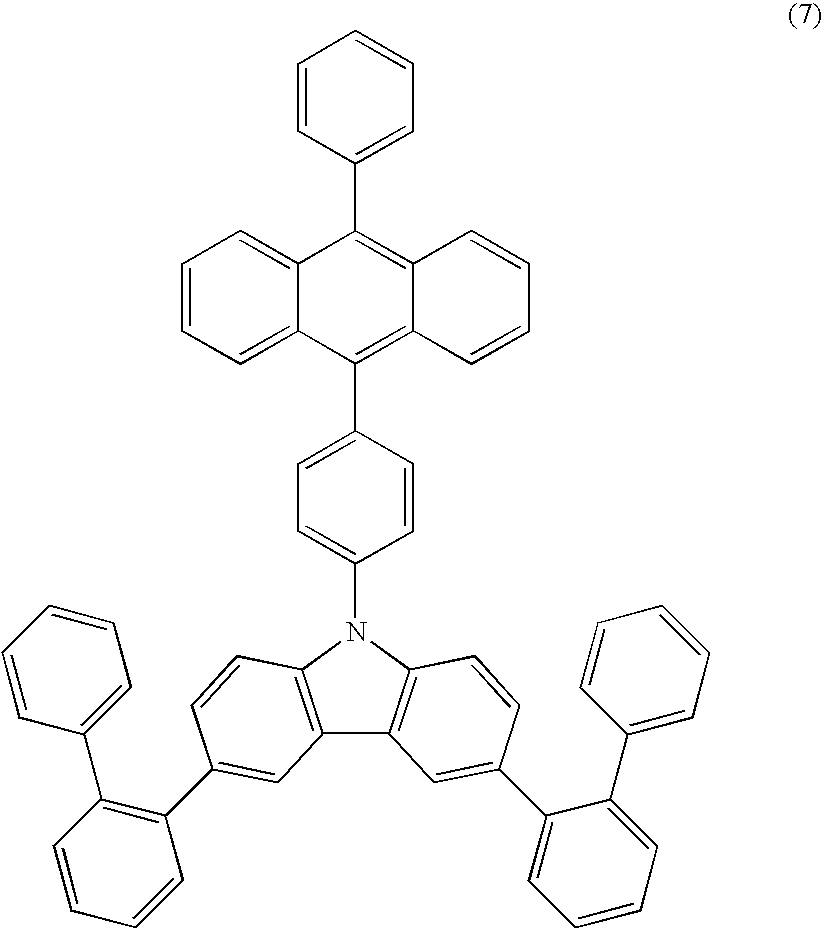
C1=CC=C2C(=C1)C(C1=CC=CC=C1)=C1C(=C2C2=CC=C(N3C4=C(C5=C3C=CC(C3=C(C6=CC=CC=C6)C=CC=C3)=C5)C=C(C3=CC=CC=C3C3=CC=CC=C3)C=C4)C=C2)C=CC=C1
